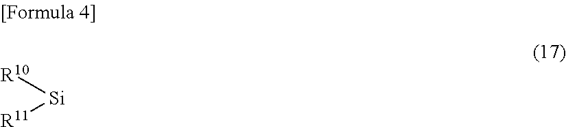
[R10][Si][R11]
